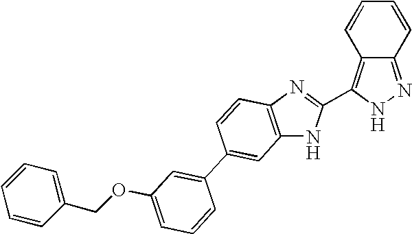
C1=CC2=C(C3=NC4=C(N3)C=C(C3=CC(OCC5=CC=CC=C5)=CC=C3)C=C4)NN=C2C=C1
